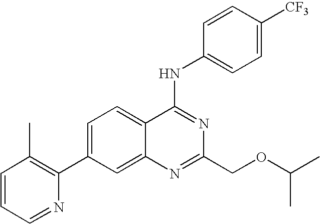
C1=CC=NC(C2=CC=C3C(=C2)N=C(COC(C)C)N=C3NC2=CC=C([CF3])C=C2)=C1C
